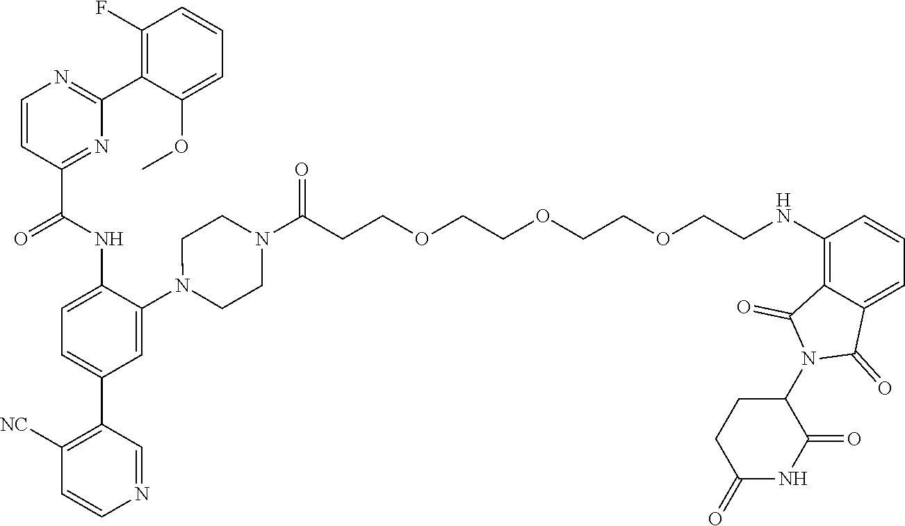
C1=CC(C(NC2=CC=C(C3=C([NC])C=CN=C3)C=C2N2CCN(C(CCOCCOCCOCCNC3=C4C(=CC=C3)C(=O)N(C3CCC(=O)NC3=O)C4=O)=O)CC2)=O)=NC(C2=C(F)C=CC=C2OC)=N1
